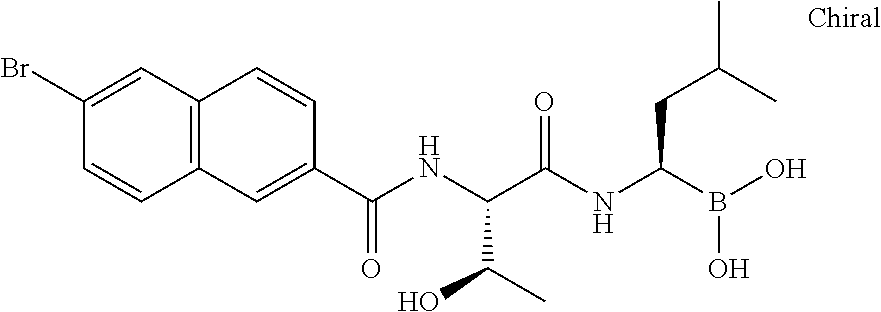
C1(C(NC(C(NC(B(O)O)CC(C)C)=O)C(C)O)=O)=CC2=C(C=C1)C=C(Br)C=C2
